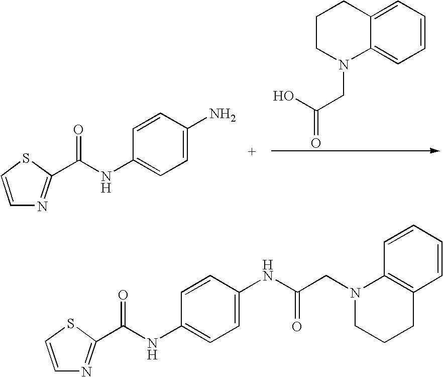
C(C(O)=O)N1C2=CC=CC=C2CCC1.N(C1=CC=C(N)C=C1)C(=O)C1=NC=CS1.N1(CC(=O)NC2=CC=C(NC(=O)C3=NC=CS3)C=C2)CCCC2=C1C=CC=C2
